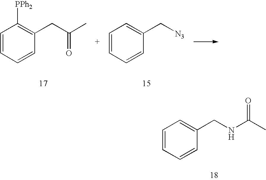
C1=CC=CC(CC(C)=O)=C1[PPh2].C1=CC=CC(C[N3])=C1.C1=CC=CC(CNC(C)=O)=C1
